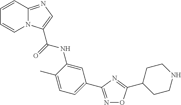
C1=CC2=NC=C(C(=O)NC3=CC(C4=NOC(C5CCNCC5)=N4)=CC=C3C)N2C=C1
